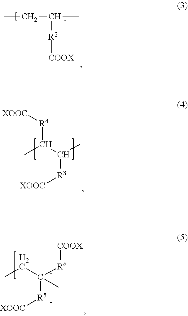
CCC([R2][COOX])C.CC([R4][XOOC])C(C)[R3][XOOC].CCC([R6][COOX])([R5][XOOC])C
